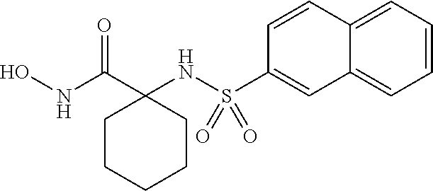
S(NC1(C(NO)=O)CCCCC1)(C1=CC2=CC=CC=C2C=C1)(=O)=O
